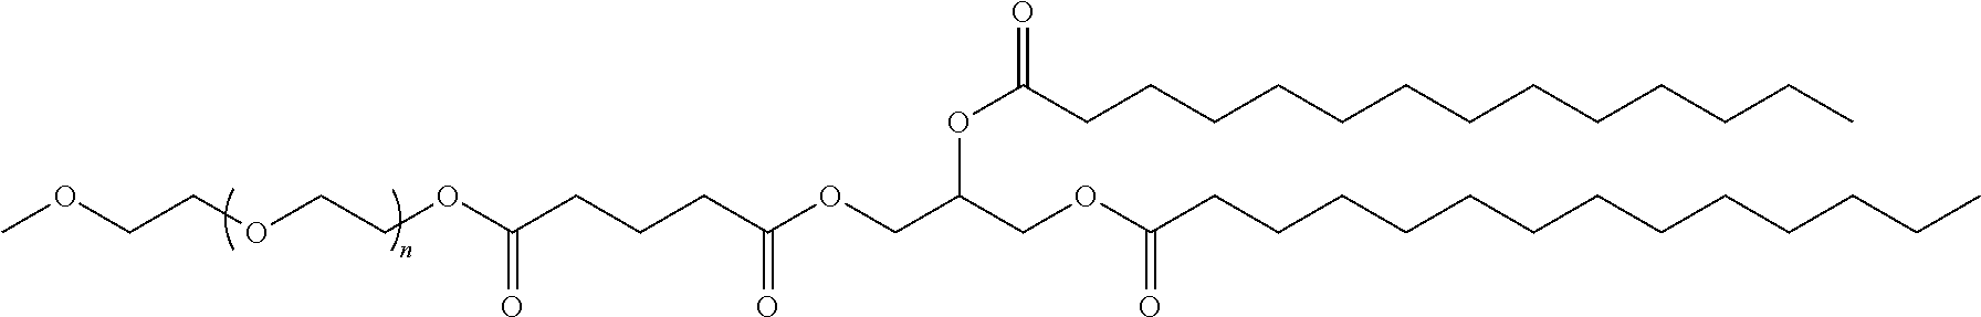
C(C(OCC(COC(CCCCCCCCCCCCC)=O)OC(CCCCCCCCCCCCC)=O)=O)CCC(OCCOCCOC)=O
